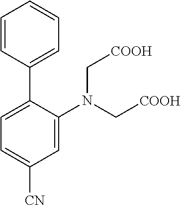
C1=C(N(C[COOH])C[COOH])C(C2=CC=CC=C2)=CC=C1[CN]
